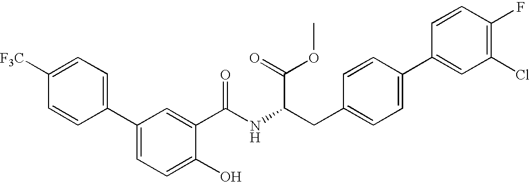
C1=CC(C2=CC=C(O)C(C(=O)NC(CC3=CC=C(C4=CC(Cl)=C(F)C=C4)C=C3)C(OC)=O)=C2)=CC=C1[F3C]
